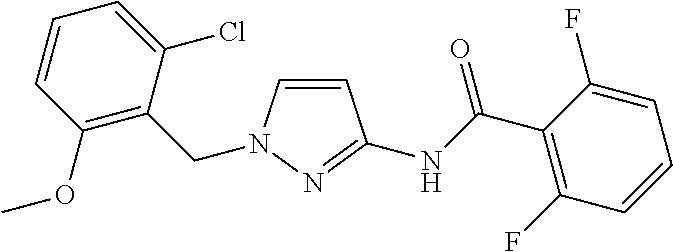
C1(OC)=C(CN2C=CC(NC(=O)C3=C(F)C=CC=C3F)=N2)C(Cl)=CC=C1
